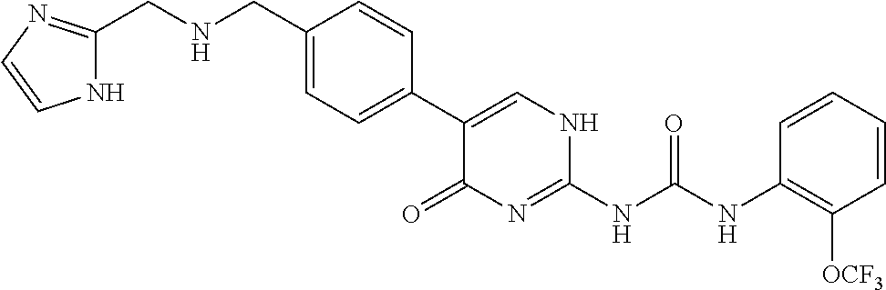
N(CC1=CC=C(C2=CNC(NC(NC3=C([OCF3])C=CC=C3)=O)=NC2=O)C=C1)CC1=NC=CN1
